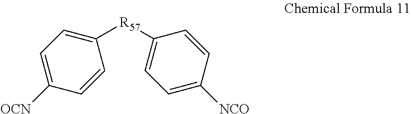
C1([R57]C2=CC=C([NCO])C=C2)=CC=C([OCN])C=C1
